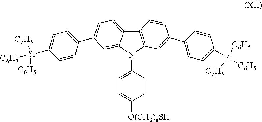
C12=C(N(C3=CC=C([O(CH2)8SH])C=C3)C3=CC(C4=CC=C([Si]([C6H5])([C6H5])[C6H5])C=C4)=CC=C13)C=C(C1=CC=C([Si]([C6H5])([C6H5])[C6H5])C=C1)C=C2
